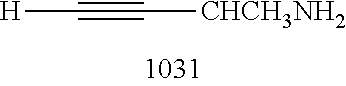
[H]C#C[CHCH3NH2]
